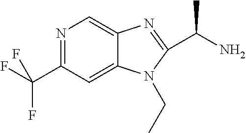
N1=C(C(F)(F)F)C=C2C(=C1)N=C(C(N)C)N2CC
